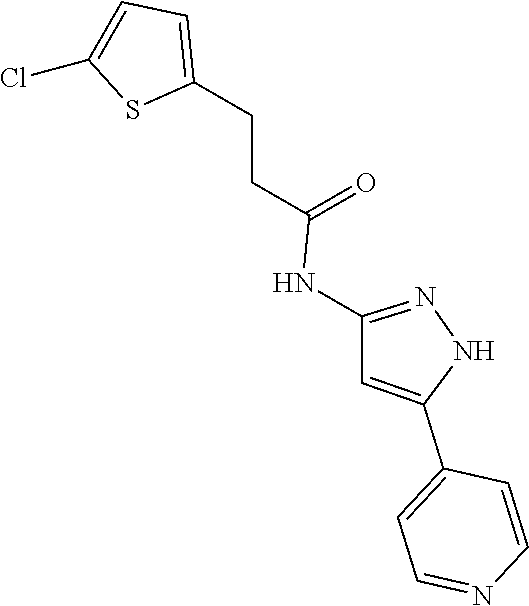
N1=C(NC(CCC2=CC=C(Cl)S2)=O)C=C(C2=CC=NC=C2)N1
